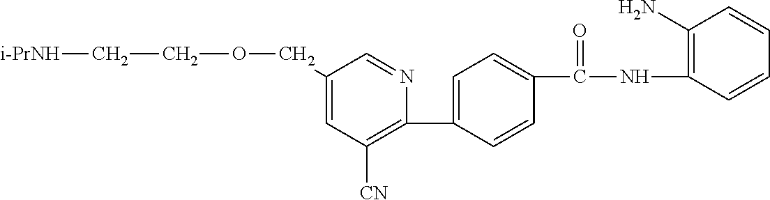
C1(C2=CC=C(C(NC3=C(N)C=CC=C3)=O)C=C2)=C([CN])C=C(COCC[i-PrNH])C=N1
